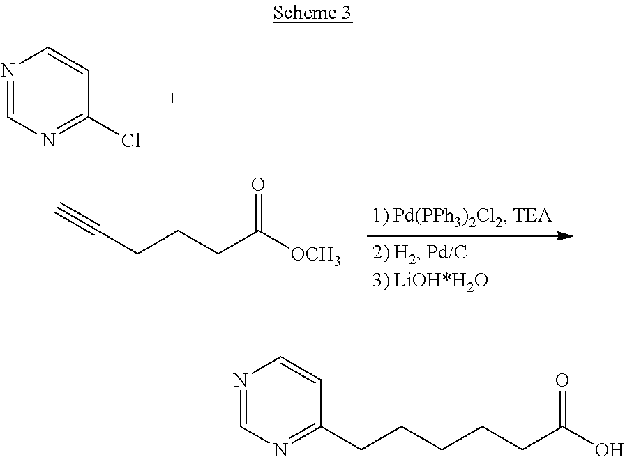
C1=NC=CC(Cl)=N1.C(#C)CCCC(=O)[OCH3].N1=C(CCCCCC(=O)O)C=CN=C1
